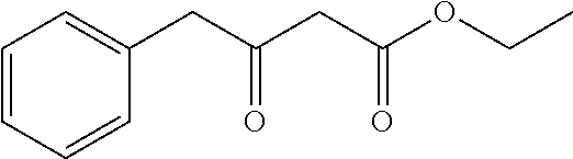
C1=CC=CC=C1CC(CC(OCC)=O)=O
